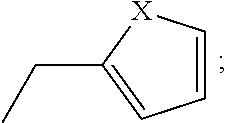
C1=C[X]C(CC)=C1
